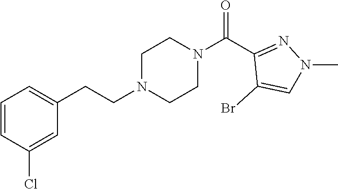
C1=CC(Cl)=CC(CCN2CCN(C(C3=NN(C)C=C3Br)=O)CC2)=C1
